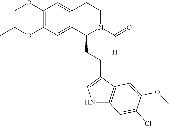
C1(OC)=C(OCC)C=C2C(=C1)CCN(C(=O)[H])C2CCC1=CNC2=C1C=C(OC)C(Cl)=C2
